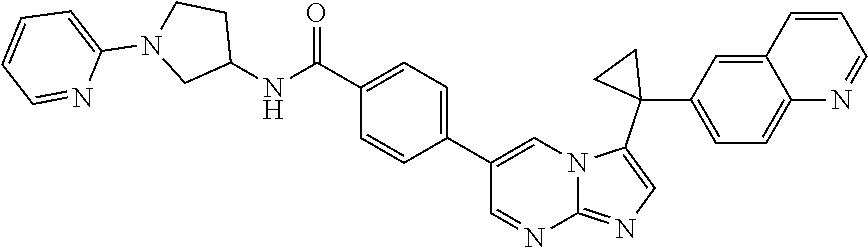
C1=C(C2=CC=C(C(=O)NC3CCN(C4=CC=CC=N4)C3)C=C2)C=NC2=NC=C(C3(C4=CC=C5C(=C4)C=CC=N5)CC3)N12
